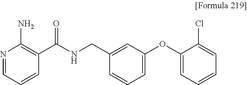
N1=CC=CC(C(NCC2=CC(OC3=CC=CC=C3Cl)=CC=C2)=O)=C1N
